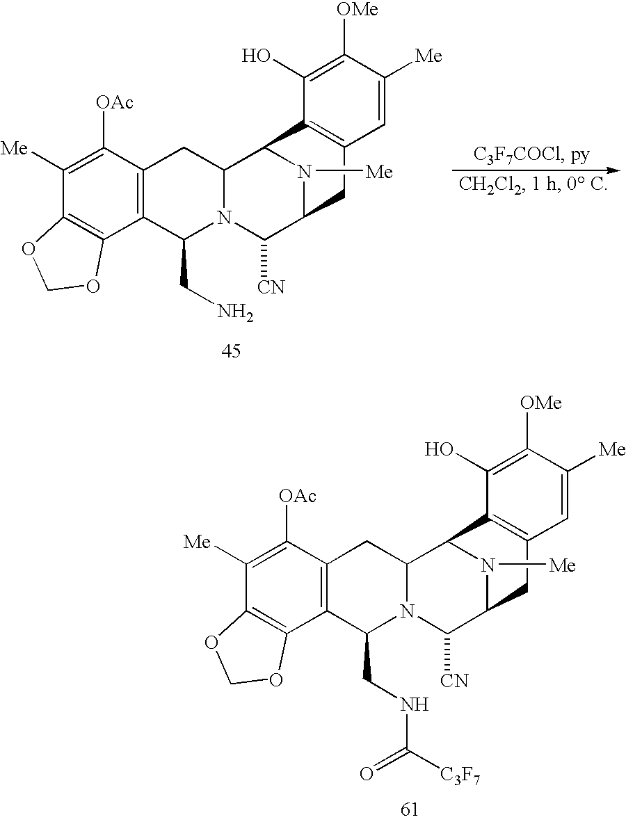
C12=C(C([OAc])=C([Me])C3=C1OCO3)CC1N(C2CN)C([CN])C2N([Me])C1C1=C(C2)C=C([Me])C([OMe])=C1O.C12=C(C([OAc])=C([Me])C3=C1OCO3)CC1N(C2CNC([C3F7])=O)C([CN])C2N([Me])C1C1=C(C2)C=C([Me])C([OMe])=C1O
